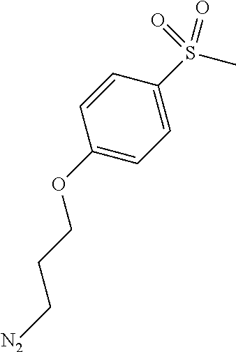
C1(OCCC[N2])=CC=C(S(C)(=O)=O)C=C1
